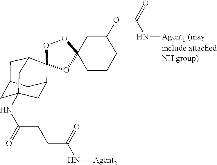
O1C2(CCCC(OC(N[Agent1 (may])=O)C2)OC2(O1)C1CC3CC(NC(CCC(=O)N[Agent2])=O)(CC2C3)C1
